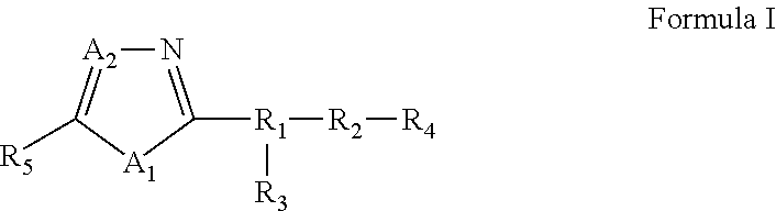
N1=C([R1]([R2][R4])[R3])[A1]C([R5])=[A2]1
